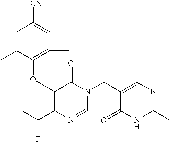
N1(CC2=C(C)N=C(C)NC2=O)C=NC(C(C)F)=C(OC2=C(C)C=C([CN])C=C2C)C1=O
